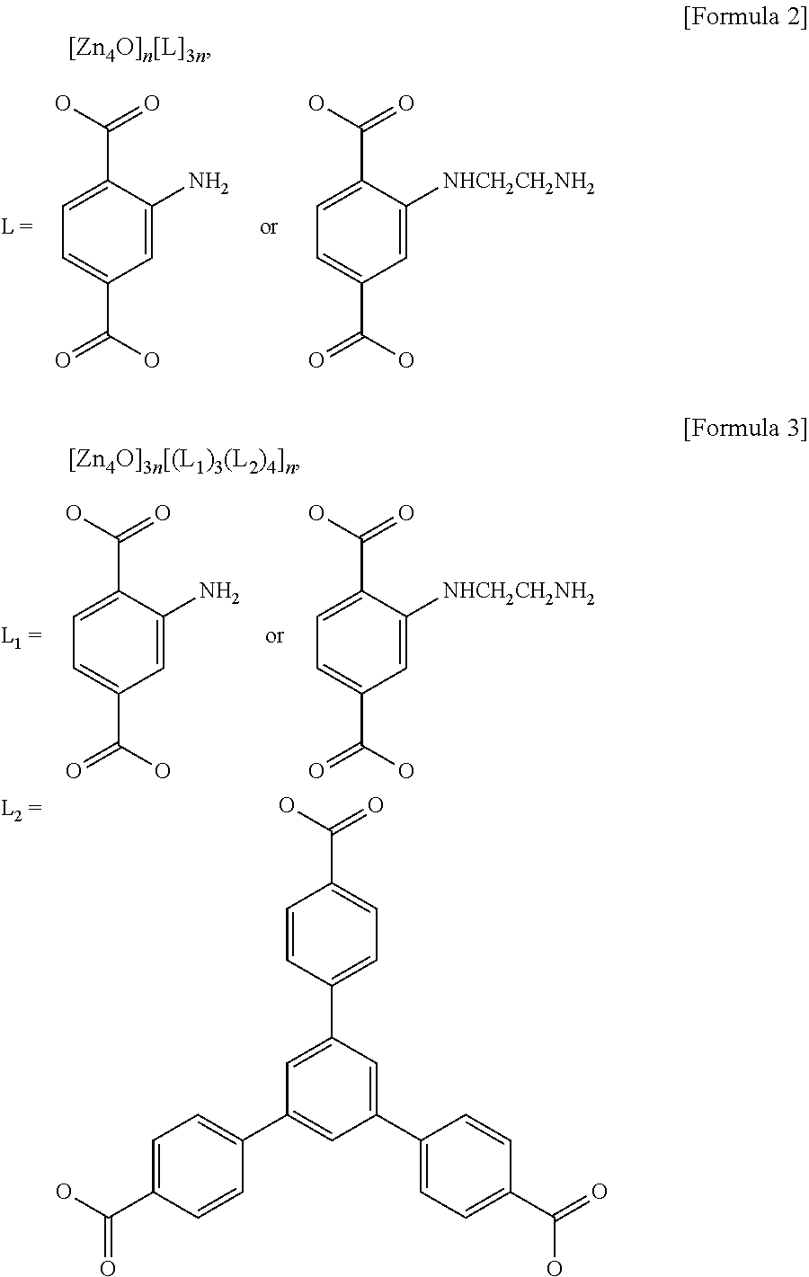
C1=C(C(O)=O)C(N)=CC(C(=O)O)=C1.C1=C(C(O)=O)C([NHCH2CH2NH2])=CC(C(=O)O)=C1.C1=C(C(O)=O)C(N)=CC(C(=O)O)=C1.C1=C(C(O)=O)C([NHCH2CH2NH2])=CC(C(=O)O)=C1.C1=CC(C2=CC(C3=CC=C(C(=O)O)C=C3)=CC(C3=CC=C(C(O)=O)C=C3)=C2)=CC=C1C(O)=O
